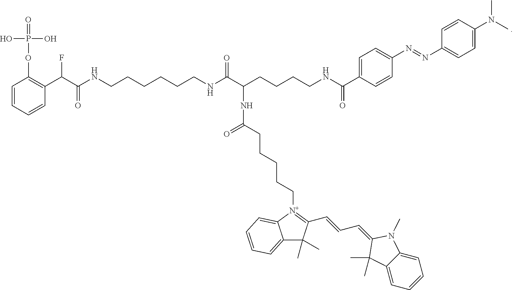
C1=CC=CC(C(C(NCCCCCCNC(C(CCCCNC(C2=CC=C(N=NC3=CC=C(N(C)C)C=C3)C=C2)=O)NC(=O)CCCCC[N+]2=C(C=CC=C3C(C)(C)C4=CC=CC=C4N3C)C(C)(C)C3=CC=CC=C23)=O)=O)F)=C1OP(=O)(O)O
